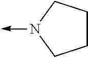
C1CCN(->C)C1
